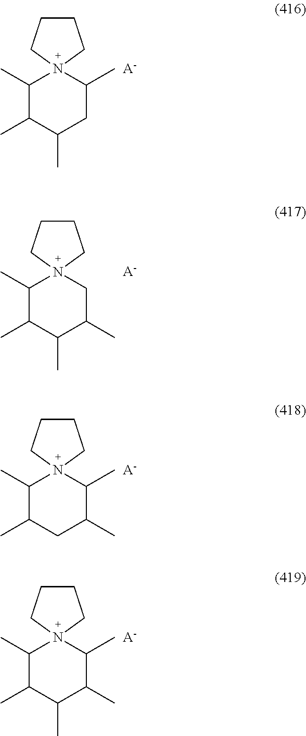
C1CCN2(C1)C(C)C(C)C(C)CC2C.[A-].C1CCN2(C1)C(C)C(C)C(C)C(C)C2.[A-].C1CCN2(C1)C(C)C(C)CC(C)C2C.[A-].C1CCN2(C1)C(C)C(C)C(C)C(C)C2C.[A-]
